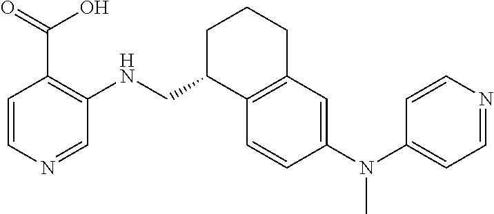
C1=CN=CC(NCC2C3=C(CCC2)C=C(N(C2=CC=NC=C2)C)C=C3)=C1C(=O)O
